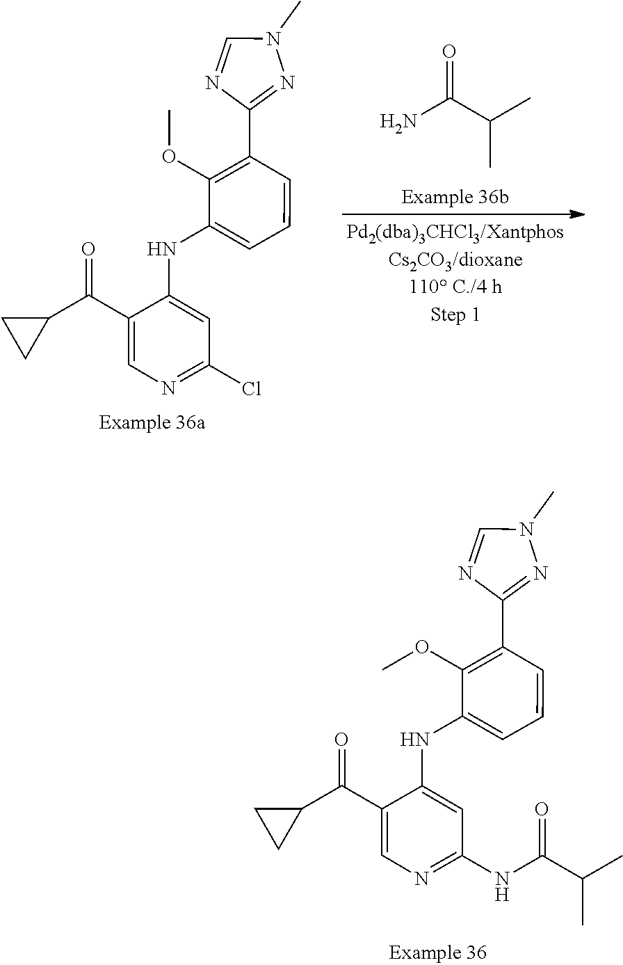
C1(C(C2=CN=C(Cl)C=C2NC2=CC=CC(C3=NN(C)C=N3)=C2OC)=O)CC1.C(=O)(C(C)C)N.C1(C(C2=CN=C(NC(C(C)C)=O)C=C2NC2=CC=CC(C3=NN(C)C=N3)=C2OC)=O)CC1
